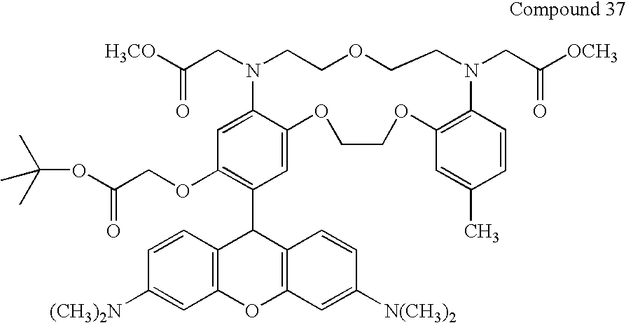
C1(OCC(OC(C)(C)C)=O)=C(C2C3=C(OC4=C2C=CC([N(CH3)2])=C4)C=C([(CH3)2N])C=C3)C=C2C(=C1)N(CC([H3CO])=O)CCOCCN(CC([OCH3])=O)C1=C(OCCO2)C=C(C)C=C1
